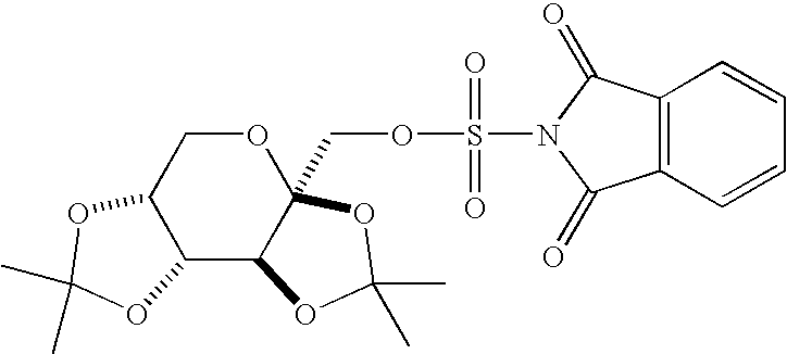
C12C(C3C(COS(N4C(=O)C5=C(C4=O)C=CC=C5)(=O)=O)(OC1)OC(C)(C)O3)OC(C)(C)O2
